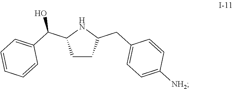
C1CC(CC2=CC=C([NH2])C=C2)NC1C(C1=CC=CC=C1)O
